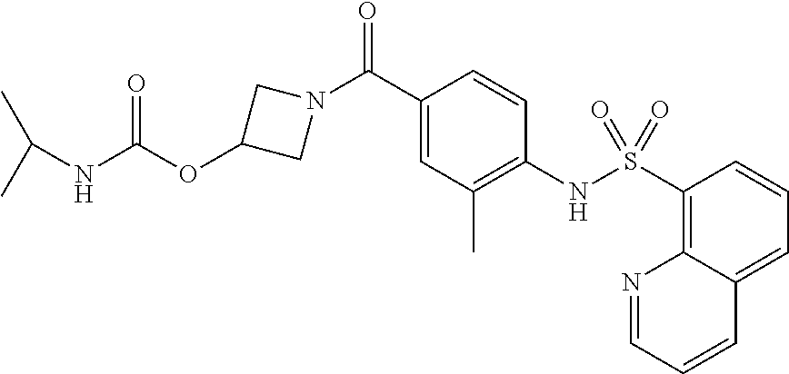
C1(C(N2CC(OC(NC(C)C)=O)C2)=O)=CC(C)=C(NS(C2=C3C(=CC=C2)C=CC=N3)(=O)=O)C=C1
